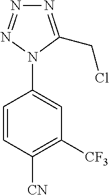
C1=CC([CN])=C([CF3])C=C1N1C(CCl)=NN=N1
